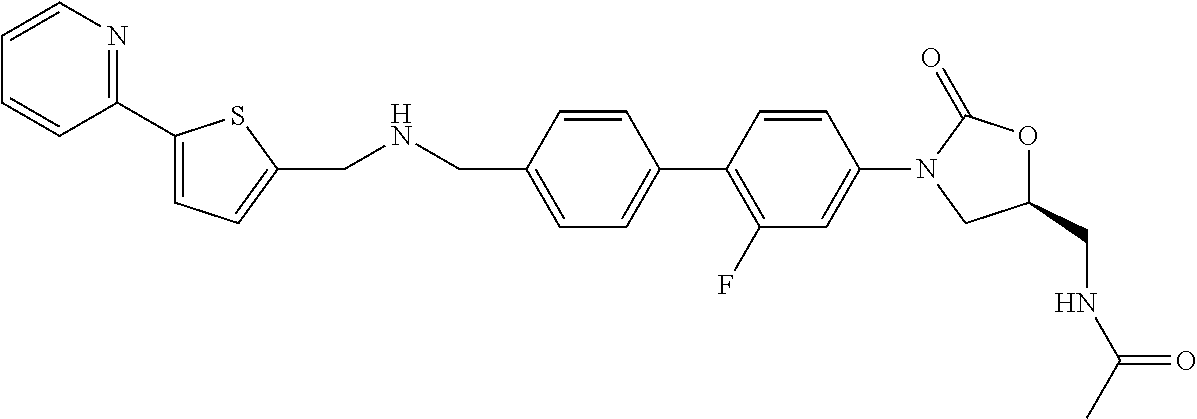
C1(C2=CC=C(CNCC3=CC=C(C4=C(F)C=C(N5CC(CNC(C)=O)OC5=O)C=C4)C=C3)S2)=NC=CC=C1
